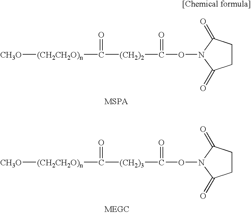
C1CC(=O)N(OC([(CH2)2]C([(CH2CH2O)n][CH3O])=O)=O)C1=O.C1CC(=O)N(OC([(CH2)3]C([(CH2CH2O)n][CH3O])=O)=O)C1=O
